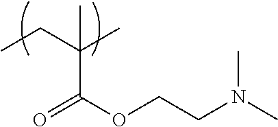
CCC(C)(C(OCCN(C)C)=O)C
